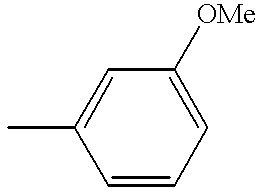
C1=C(C)C=CC=C1[OMe]
